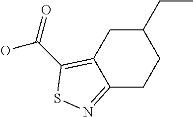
C12=NSC(C(=O)O)=C1CC(CC)CC2
